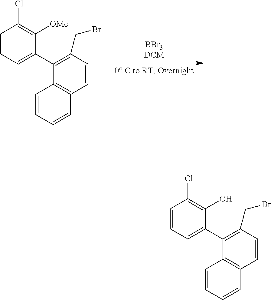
C1(C2=CC=CC(Cl)=C2[OMe])=C(CBr)C=CC2=C1C=CC=C2.C1(C2=CC=CC(Cl)=C2O)=C(CBr)C=CC2=C1C=CC=C2
